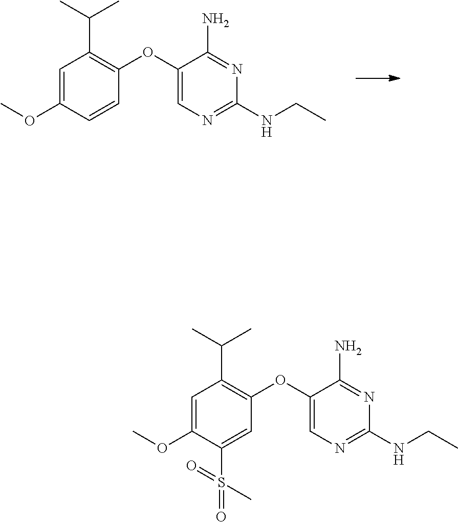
N1=C(N)C(OC2=C(C(C)C)C=C(OC)C=C2)=CN=C1NCC.N1=C(N)C(OC2=C(C(C)C)C=C(OC)C(S(C)(=O)=O)=C2)=CN=C1NCC
